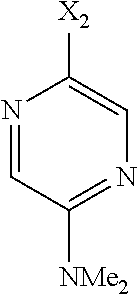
N1=CC([NMe2])=NC=C1[X2]
